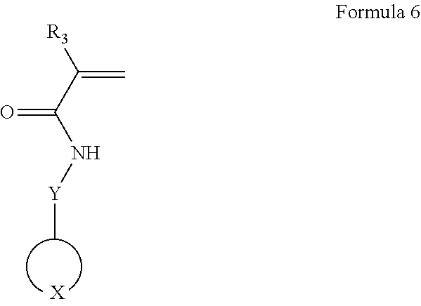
[R3]C(C(N[Y]C)=O)=C.[X]
